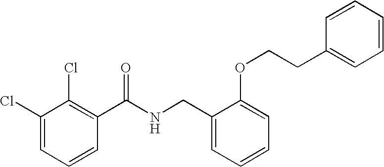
C1(Cl)=CC=CC(C(NCC2=CC=CC=C2OCCC2=CC=CC=C2)=O)=C1Cl
